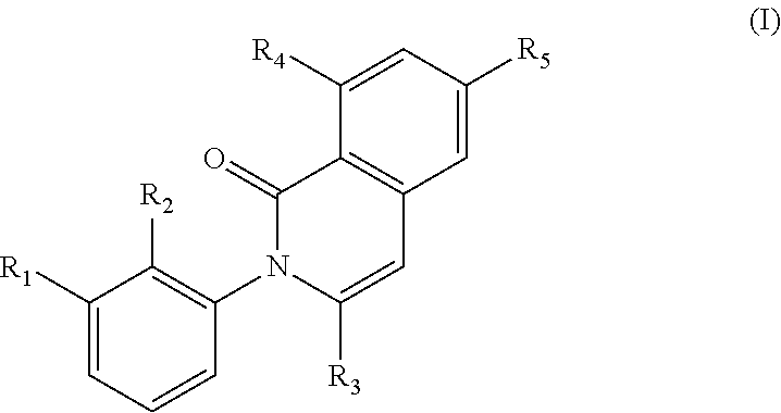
C1=C([R5])C=C([R4])C2=C1C=C([R3])N(C1=C([R2])C([R1])=CC=C1)C2=O
